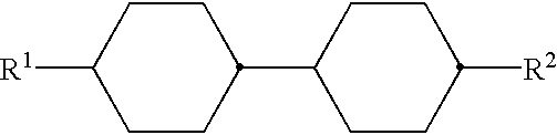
C1CC(C2CCC([R2])CC2)CCC1[R1]
